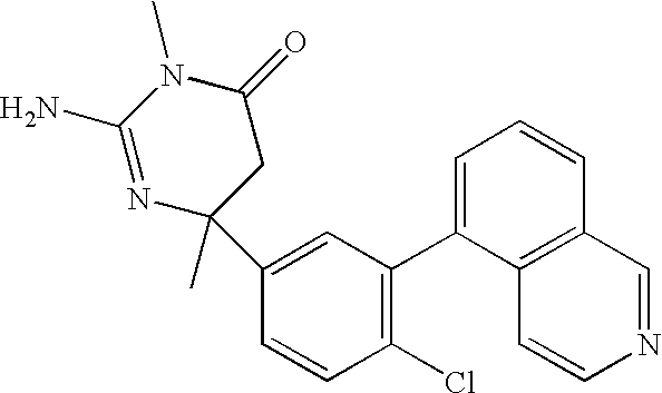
C1(N)=NC(C2=CC(C3=CC=CC4=C3C=CN=C4)=C(Cl)C=C2)(C)CC(=O)N1C
